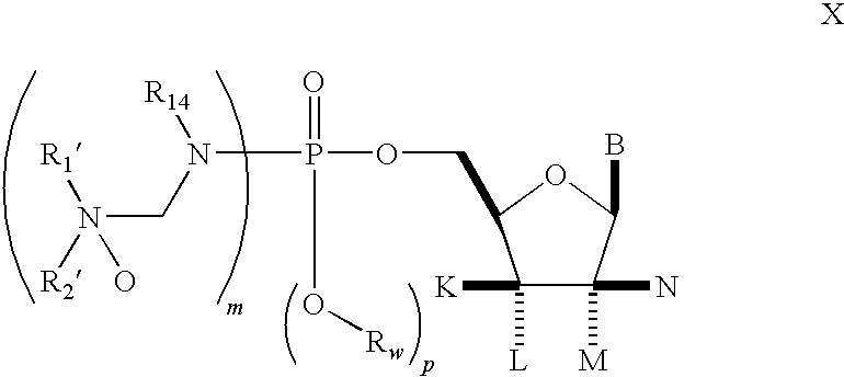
N(CN(P(=O)(OCC1C([K])([L])C(N)([M])C(B)O1)O[Rw])[R14])([R2])([R1])O
